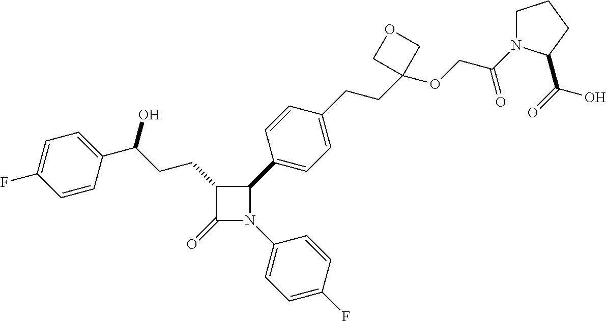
C1(=O)N(C2=CC=C(F)C=C2)C(C2=CC=C(CCC3(OCC(=O)N4CCCC4C(O)=O)COC3)C=C2)C1CCC(O)C1=CC=C(F)C=C1
